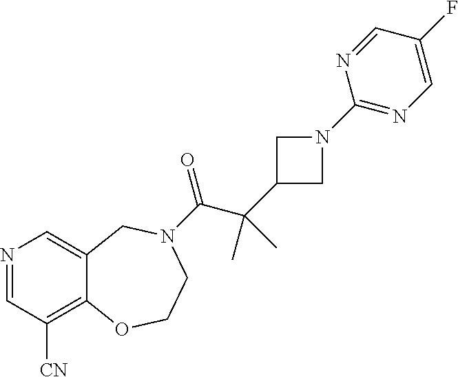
N1=CC([CN])=C2C(=C1)CN(C(C(C1CN(C3=NC=C(F)C=N3)C1)(C)C)=O)CCO2
